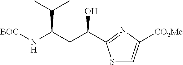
S1C=C([CO2Me])N=C1C(CC(N[BOC])C(C)C)O
